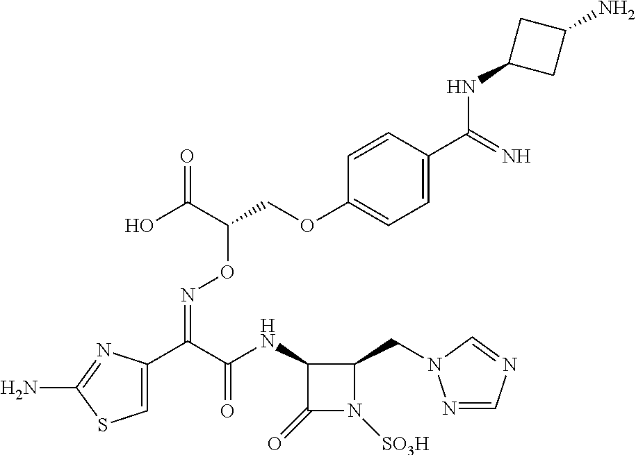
C1=C(C(C(=O)NC2C(=O)N([SO3H])C2CN2N=CN=C2)=NOC(COC2=CC=C(C(=N)NC3CC(N)C3)C=C2)C(=O)O)N=C(N)S1
